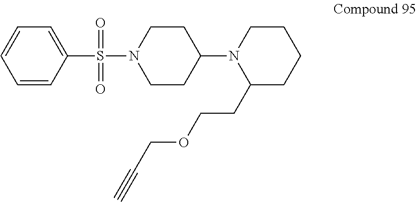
C1CN(S(=O)(=O)C2=CC=CC=C2)CCC1N1C(CCOCC#C)CCCC1
